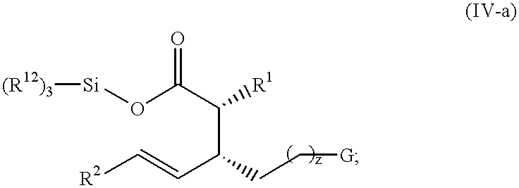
[R2]C=CC(C(C(O[Si][(R12)3])=O)[R1])CC[G]
